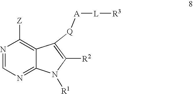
N1=CN=C2C(=C1[Z])C([Q][A][L][R3])=C([R2])N2[R1]
